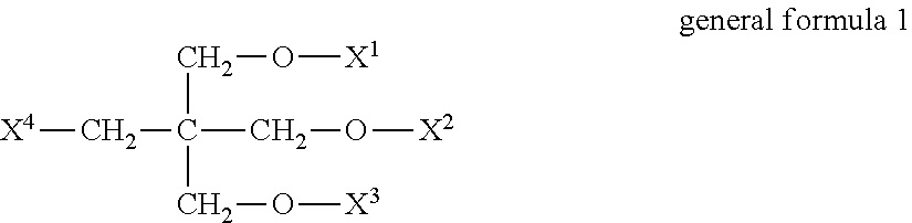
[X4]CC(CO[X1])(CO[X3])CO[X2]
